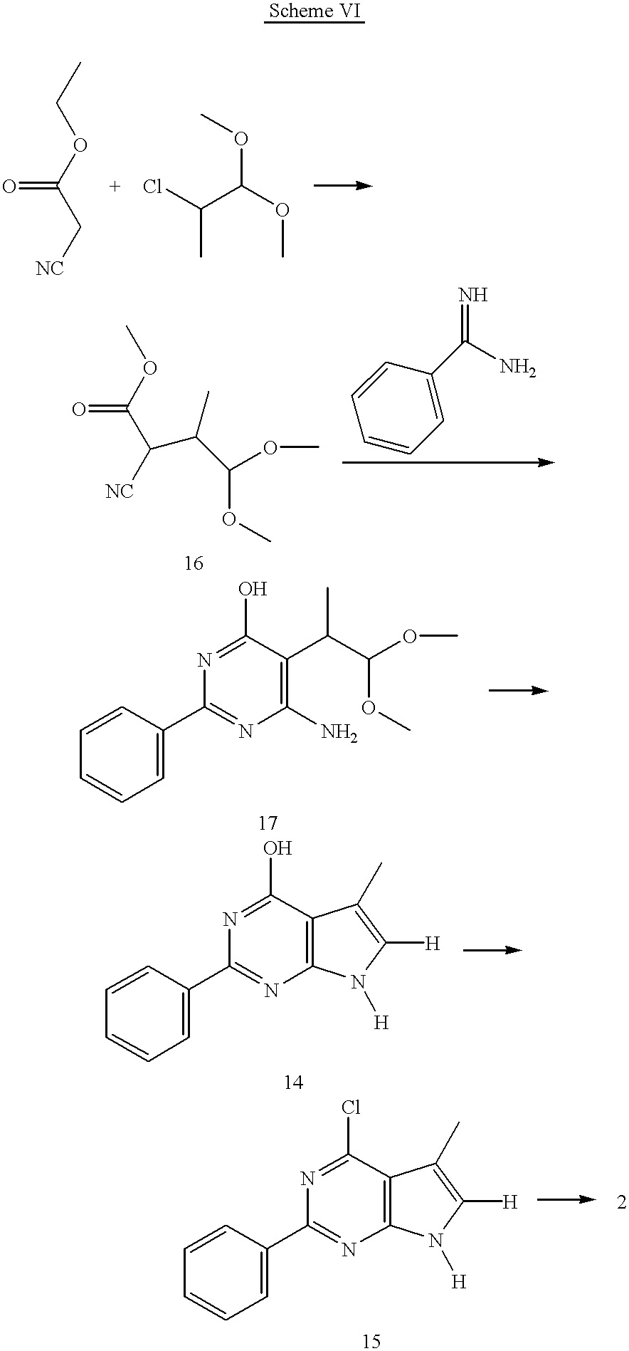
CCOC(C[NC])=O.ClC(C(OC)OC)C.COC(C([NC])C(C(OC)OC)C)=O.C1=C(C(N)=N)C=CC=C1.C(OC)(OC)C(C1=C(N)N=C(C2=CC=CC=C2)N=C1O)C.C12=C(N=C(C3=CC=CC=C3)N=C1O)N([H])C([H])=C2C.C12=C(N=C(C3=CC=CC=C3)N=C1Cl)N([H])C([H])=C2C
